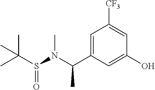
C1=C(C(N(S(C(C)(C)C)=O)C)C)C=C(O)C=C1[CF3]
